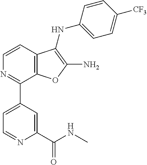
C1=CC2=C(C(C3=CC=NC(C(NC)=O)=C3)=N1)OC(N)=C2NC1=CC=C([CF3])C=C1
